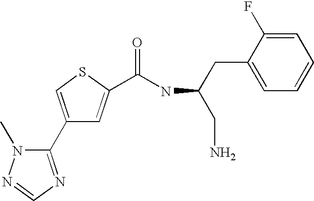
C1(C2=NC=NN2C)=CSC(C(NC(CN)CC2=CC=CC=C2F)=O)=C1
